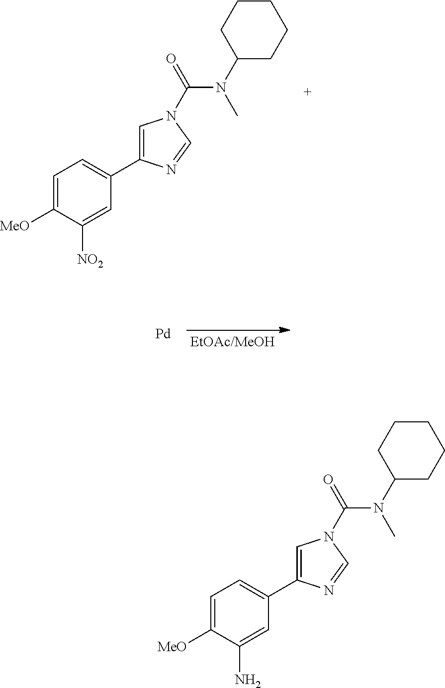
C1=C([MeO])C([NO2])=CC(C2=CN(C(N(C)C3CCCCC3)=O)C=N2)=C1.[Pd].C1=C([MeO])C(N)=CC(C2=CN(C(N(C)C3CCCCC3)=O)C=N2)=C1
